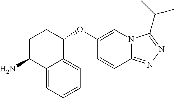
C12=CC=CC=C1C(OC1=CN3C(=NN=C3C(C)C)C=C1)CCC2N
